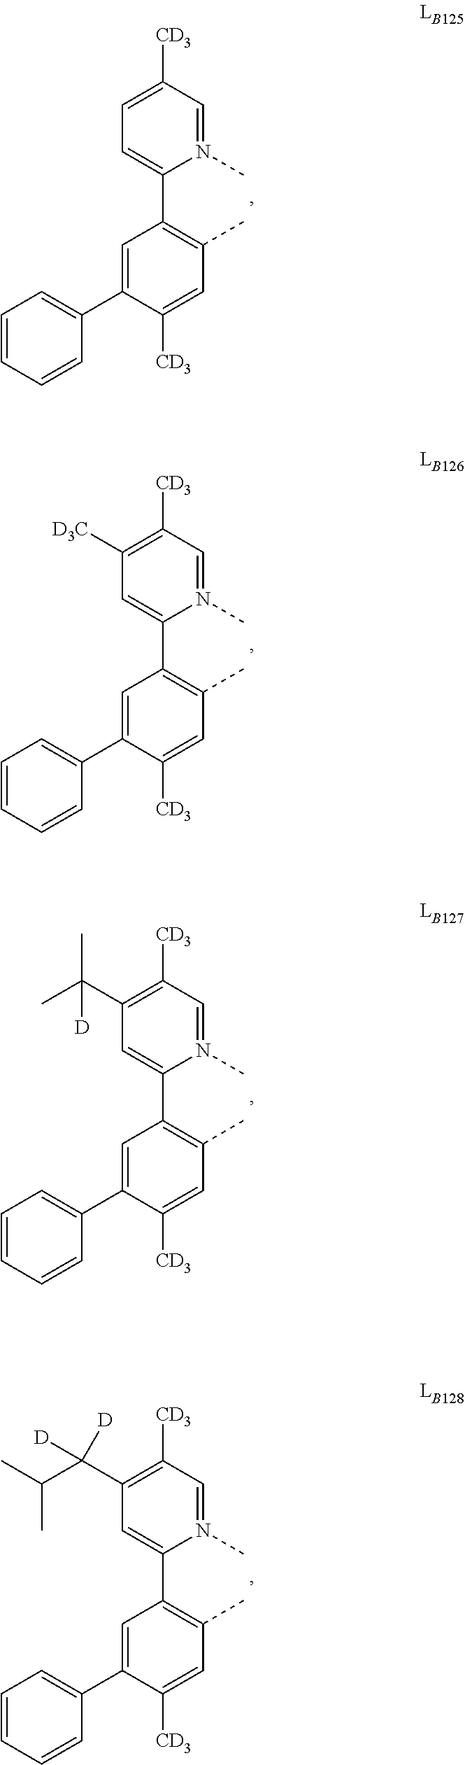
C1=C([CD3])C=N(C)C(C2=C(C)C=C([CD3])C(C3=CC=CC=C3)=C2)=C1.C1([D3C])=C([CD3])C=N(C)C(C2=C(C)C=C([CD3])C(C3=CC=CC=C3)=C2)=C1.C1(C(C)(C)[D])=C([CD3])C=N(C)C(C2=C(C)C=C([CD3])C(C3=CC=CC=C3)=C2)=C1.C1(C(C(C)C)([D])[D])=C([CD3])C=N(C)C(C2=C(C)C=C([CD3])C(C3=CC=CC=C3)=C2)=C1
